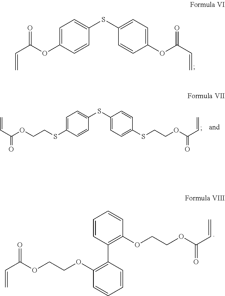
C1=C(SC2=CC=C(OC(C=C)=O)C=C2)C=CC(OC(C=C)=O)=C1.C1=C(SC2=CC=C(SCCOC(C=C)=O)C=C2)C=CC(SCCOC(C=C)=O)=C1.C1=CC=CC(OCCOC(C=C)=O)=C1C1=C(OCCOC(C=C)=O)C=CC=C1
